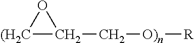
[(H2C]1C(C[O)n][R])O1
